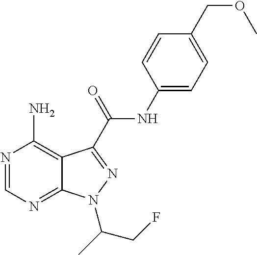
N1=CN=C2C(=C1N)C(C(NC1=CC=C(COC)C=C1)=O)=NN2C(C)CF
